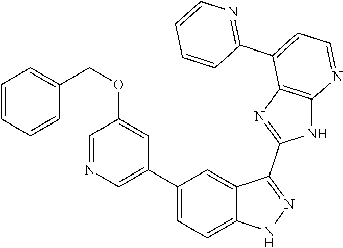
C1(C2=CC=C3C(=C2)C(C2=NC4=C(N2)N=CC=C4C2=NC=CC=C2)=NN3)=CN=CC(OCC2=CC=CC=C2)=C1
